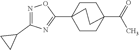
C12(C3=NC(C4CC4)=NO3)CCC(C(C)=O)(CC1)CC2
